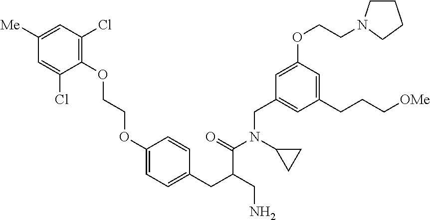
C1(OCCOC2=CC=C(CC(C(=O)N(CC3=CC(CCC[OMe])=CC(OCCN4CCCC4)=C3)C3CC3)CN)C=C2)=C(Cl)C=C([Me])C=C1Cl
